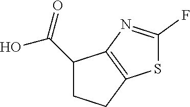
C1(C(O)=O)CCC2=C1N=C(F)S2
